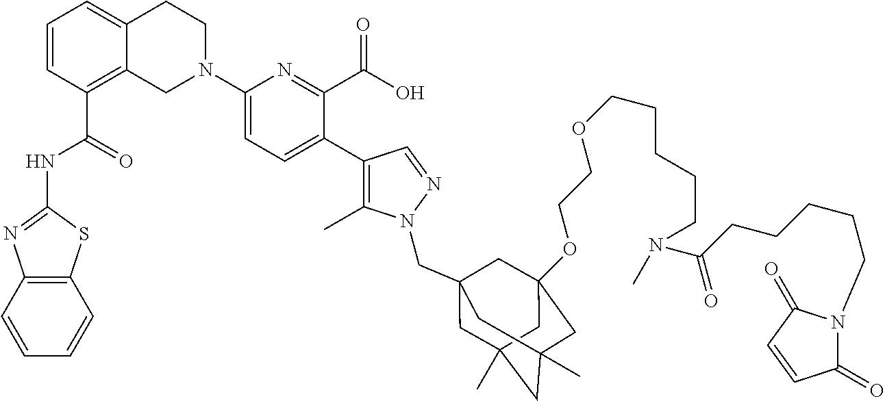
C12=C(C=CC=C1)SC(NC(C1=C3C(=CC=C1)CCN(C1=CC=C(C4=C(C)N(CC56CC7(C)CC(C)(CC(OCCOCCCCCN(C(CCCCCN8C(=O)C=CC8=O)=O)C)(C5)C7)C6)N=C4)C(C(O)=O)=N1)C3)=O)=N2
